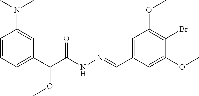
C1=C(C=NNC(C(OC)C2=CC=CC(N(C)C)=C2)=O)C=C(OC)C(Br)=C1OC
